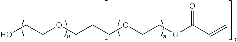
OCCOCCCOCCOC(C=C)=O
